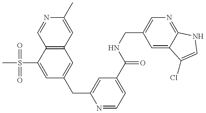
CS(C1=CC(CC2=CC(C(NCC3=CN=C4C(=C3)C(Cl)=CN4)=O)=CC=N2)=CC2=C1C=NC(C)=C2)(=O)=O
